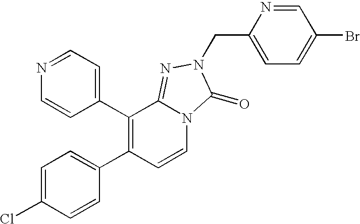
C1=CC(C2=C(C3=CC=C(Cl)C=C3)C=CN3C2=NN(CC2=CC=C(Br)C=N2)C3=O)=CC=N1
